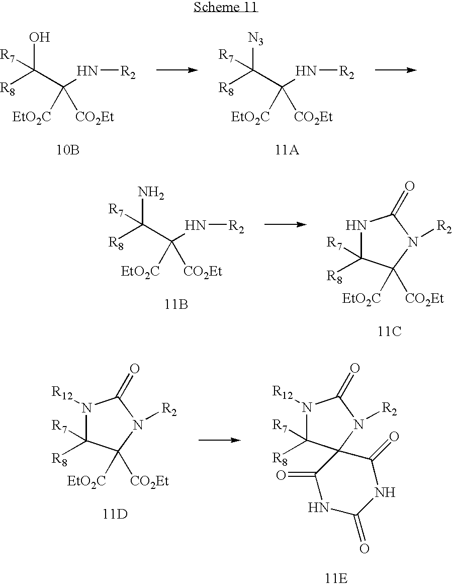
[R8]C(C(N[R2])([EtO2C])[CO2Et])(O)[R7].[10B].[R8]C(C(N[R2])([EtO2C])[CO2Et])([N3])[R7].[11A].[R8]C(C(N[R2])([EtO2C])[CO2Et])(N)[R7].[11B].N1C([R7])([R8])C([EtO2C])([CO2Et])N([R2])C1=O.[11C].N1([R12])C([R7])([R8])C([EtO2C])([CO2Et])N([R2])C1=O.[11D].N1([R12])C([R7])([R8])C2(N([R2])C1=O)C(=O)NC(=O)NC2=O.[11E]
